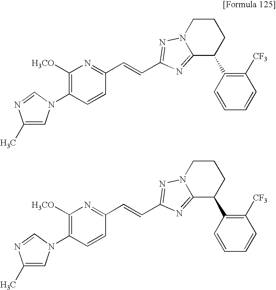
C1(C)=CN(C2=C([H3CO])N=C(C=CC3=NN4CCCC(C5=C([CF3])C=CC=C5)C4=N3)C=C2)C=N1.C1(C)=CN(C2=C([H3CO])N=C(C=CC3=NN4CCCC(C5=C([CF3])C=CC=C5)C4=N3)C=C2)C=N1
